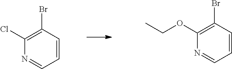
C1(Cl)=C(Br)C=CC=N1.C1(OCC)=C(Br)C=CC=N1
